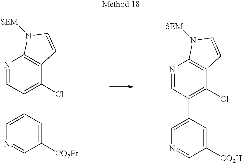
N1=CC(C2=CN=CC([CO2H])=C2)=C(Cl)C2=C1N([SEM])C=C2.N1=CC(C2=CN=CC([CO2Et])=C2)=C(Cl)C2=C1N([SEM])C=C2
